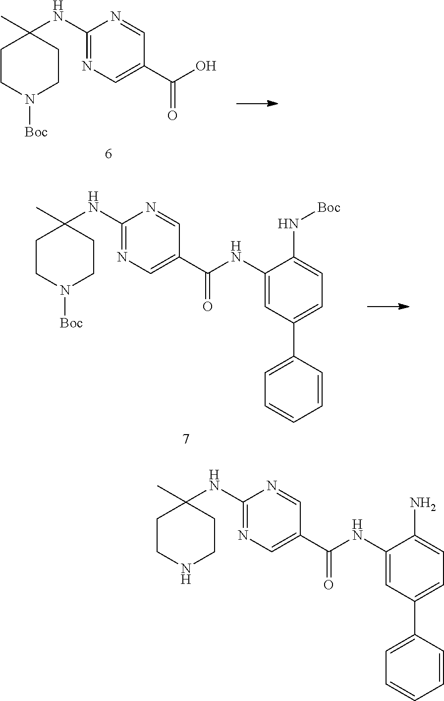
C1(NC2(C)CCN([Boc])CC2)=NC=C(C(O)=O)C=N1.C1(NC2(C)CCN([Boc])CC2)=NC=C(C(NC2=CC(C3=CC=CC=C3)=CC=C2N[Boc])=O)C=N1.C1(NC2(C)CCNCC2)=NC=C(C(NC2=CC(C3=CC=CC=C3)=CC=C2N)=O)C=N1
